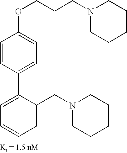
N1(CCCOC2=CC=C(C3=CC=CC=C3CN3CCCCC3)C=C2)CCCCC1
